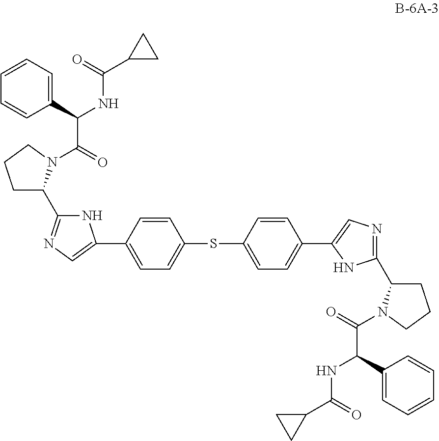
C1(C(C(=O)N2C(C3=NC=C(C4=CC=C(SC5=CC=C(C6=CN=C(C7CCCN7C(=O)C(C7=CC=CC=C7)NC(C7CC7)=O)N6)C=C5)C=C4)N3)CCC2)NC(C2CC2)=O)=CC=CC=C1
